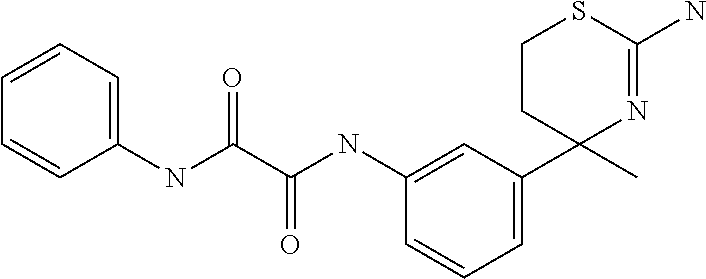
C1(NC(C(NC2=CC=CC=C2)=O)=O)=CC(C2(C)N=C(N)SCC2)=CC=C1
